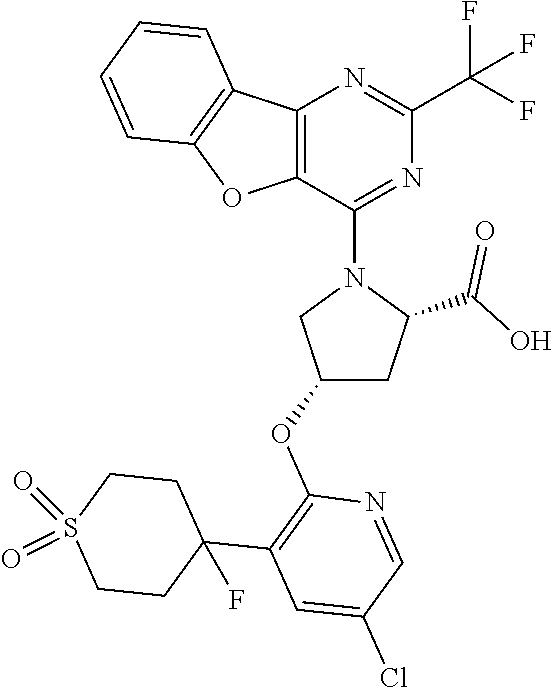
C12=C(C(N3CC(OC4=C(C5(F)CCS(=O)(=O)CC5)C=C(Cl)C=N4)CC3C(O)=O)=NC(C(F)(F)F)=N1)OC1=C2C=CC=C1
